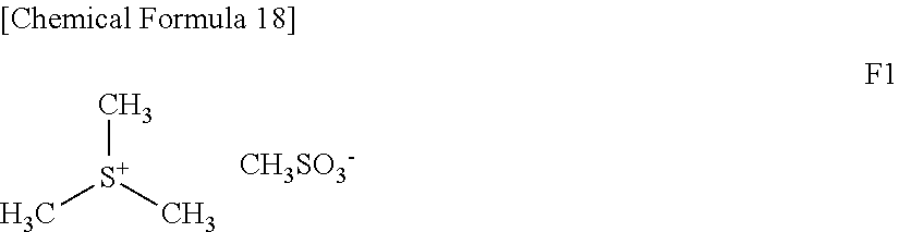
C[S+](C)C.[CH3SO3-]
